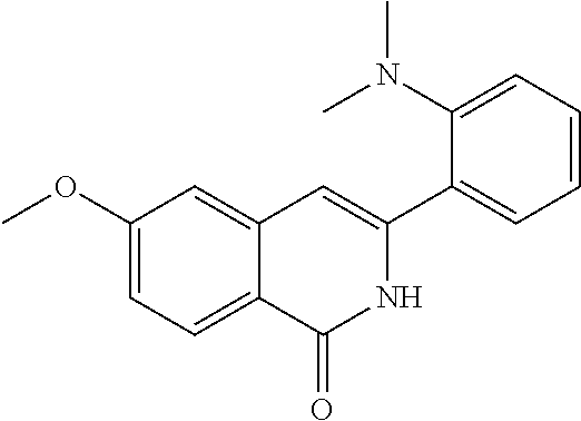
COC1=CC=C2C(=C1)C=C(C1=CC=CC=C1N(C)C)NC2=O
